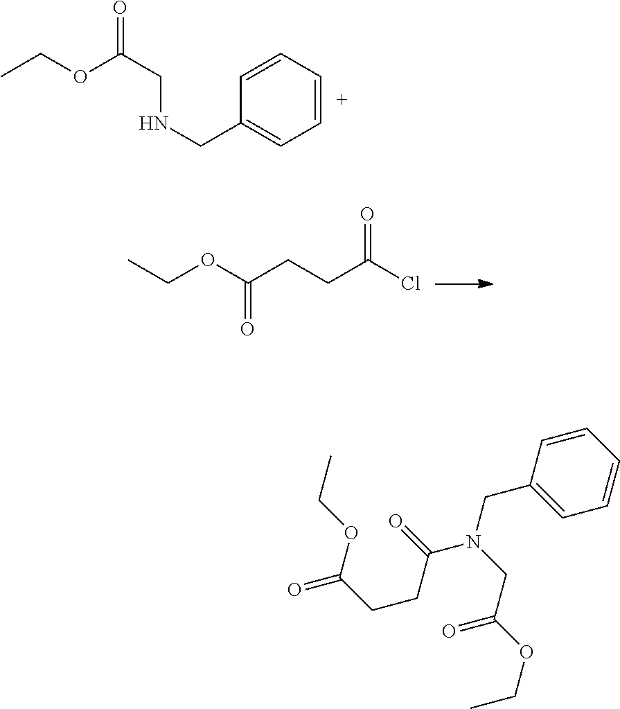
C1=CC=CC=C1CNCC(OCC)=O.CCOC(CCC(Cl)=O)=O.O=C(CCC(OCC)=O)N(CC1=CC=CC=C1)CC(OCC)=O
